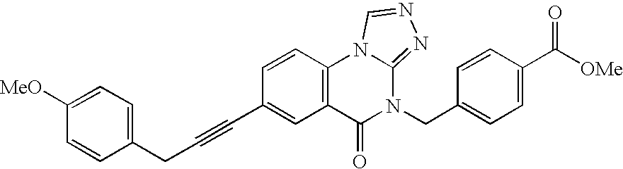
C1(CC#CC2=CC3=C(C=C2)N2C(=NN=C2)N(CC2=CC=C(C([OMe])=O)C=C2)C3=O)=CC=C([MeO])C=C1
